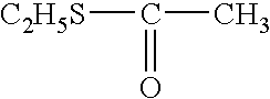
[C2H5S]C(C)=O
